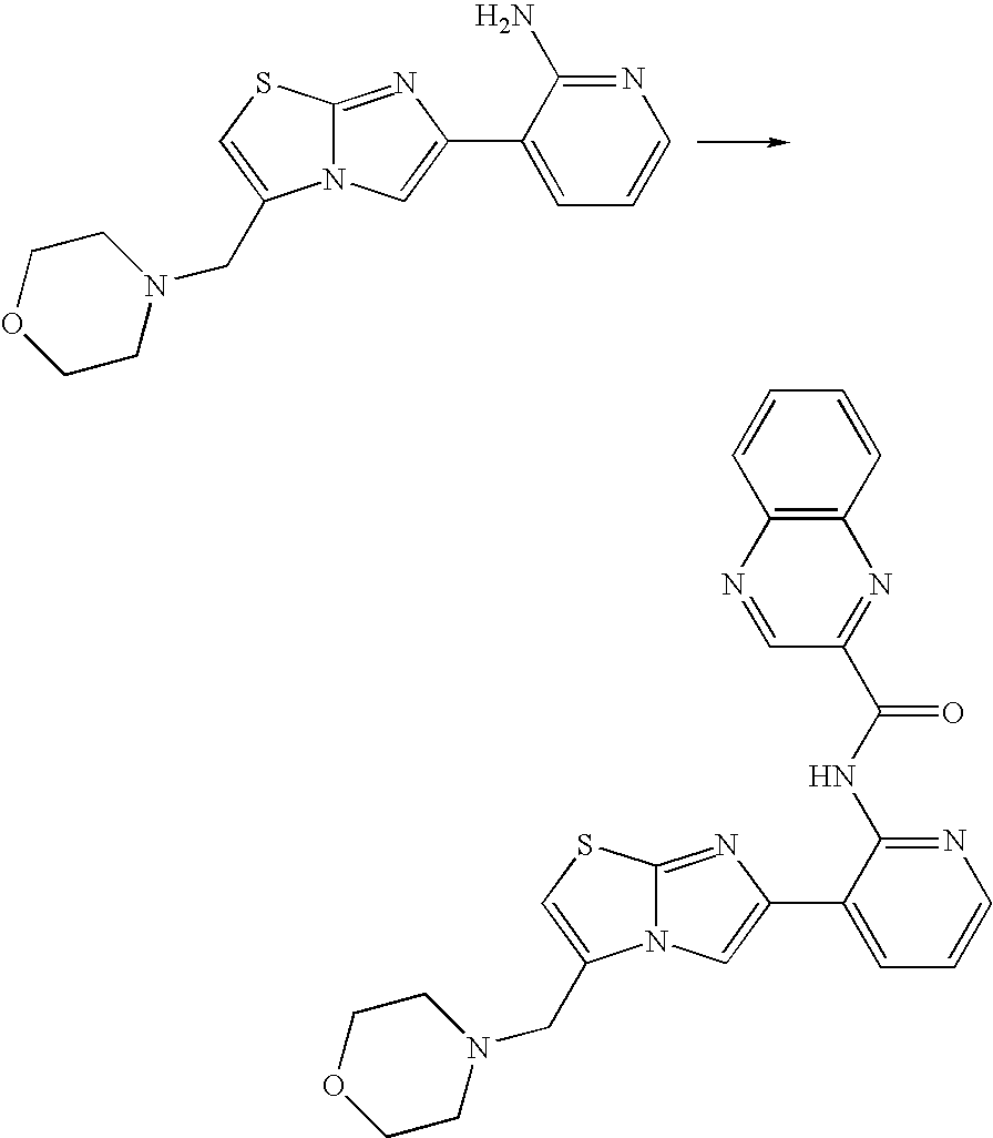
N1=C(N)C(C2=CN3C(=N2)SC=C3CN2CCOCC2)=CC=C1.N1=C(NC(C2=NC3=C(N=C2)C=CC=C3)=O)C(C2=CN3C(=N2)SC=C3CN2CCOCC2)=CC=C1
